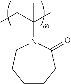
CCC(C)(C)N1CCCCCC1=O
